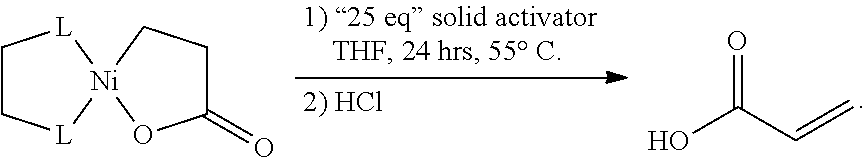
C1C[L][Ni]2([L]1)OC(=O)CC2.C(=O)(C=C)O
